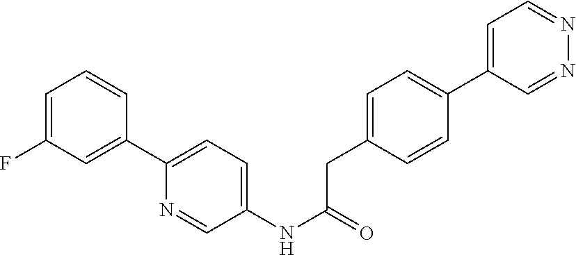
C1=C(F)C=C(C2=CC=C(NC(CC3=CC=C(C4=CC=NN=C4)C=C3)=O)C=N2)C=C1
